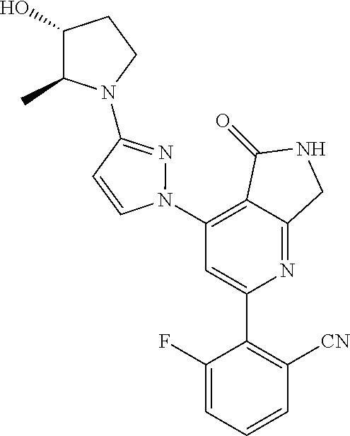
C1(N2N=C(N3C(C)C(O)CC3)C=C2)=C2C(=NC(C3=C([CN])C=CC=C3F)=C1)CNC2=O
